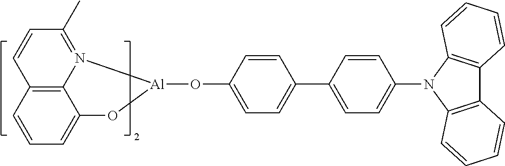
C12=C3N(=C(C)C=C1)[Al](OC1=CC=C(C4=CC=C(N5C6=C(C7=C5C=CC=C7)C=CC=C6)C=C4)C=C1)OC3=CC=C2
